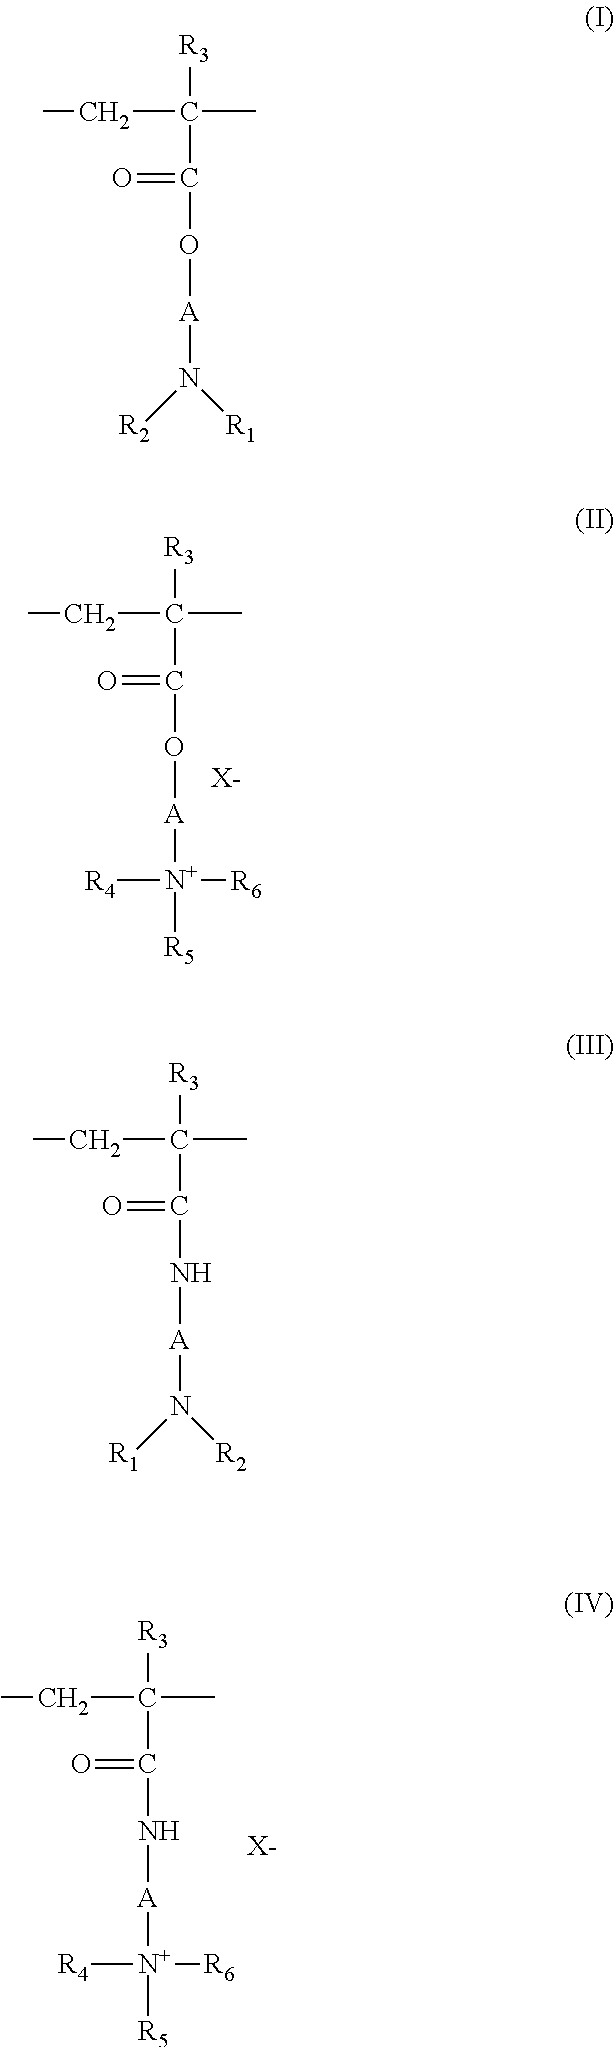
[R3]C(CC)(C)C(=O)O[A][N+]([R4])([R6])[R5].[X-].[R3]C(CC)(C)C(=O)N[A]N([R1])[R2].[R3]C(CC)(C)C(=O)N[A][N+]([R4])([R6])[R5].[X-].[R3]C(CC)(C)C(=O)O[A]N([R2])[R1]
